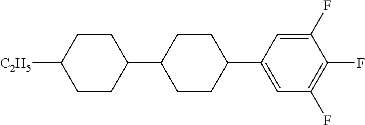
C1CC(C2CCC(C3=CC(F)=C(F)C(F)=C3)CC2)CCC1[C2H5]
